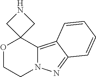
O1CCN2C(=C3C(=N2)C=CC=C3)C12CNC2
